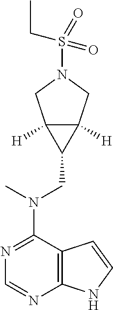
C12=C(N=CN=C1N(C)CC1C3([H])C1([H])CN(S(CC)(=O)=O)C3)NC=C2
